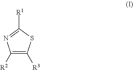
C1([R2])=C([R3])SC([R1])=N1
